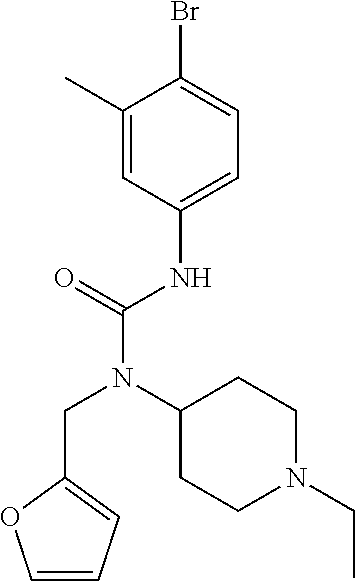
C1(C)=CC(NC(N(CC2=CC=CO2)C2CCN(CC)CC2)=O)=CC=C1Br
